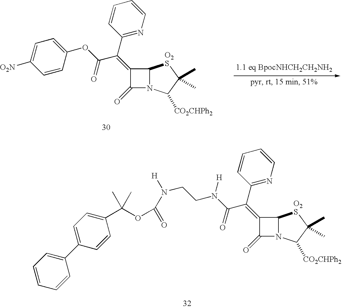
C1=CC(C(=C2C(=O)N3C2[O2S]C(C)(C)C3[CO2CHPh2])C(OC2=CC=C([O2N])C=C2)=O)=NC=C1.C1=CC(C(=C2C(=O)N3C2[O2S]C(C)(C)C3[CO2CHPh2])C(N(CCN([H])C(=O)OC(C2=CC=C(C3=CC=CC=C3)C=C2)(C)C)[H])=O)=NC=C1
